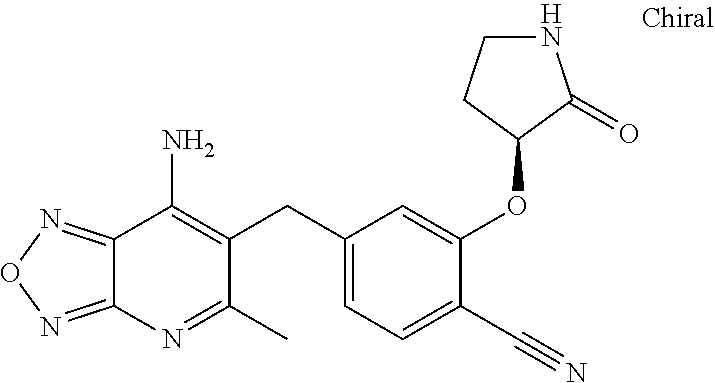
C1(CC2=C(N)C3=NON=C3N=C2C)=CC=C(C#N)C(OC2CCNC2=O)=C1
